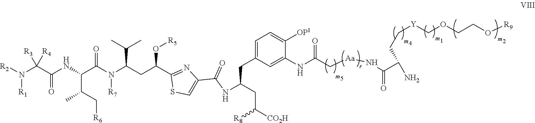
C(C(C1=NC(C(NC(CC([CO2H])[R8])CC2=CC=C([OP1])C(NC(C[Aa]NC(=O)C(N)CC[Y]COCCO[R9])=O)=C2)=O)=CS1)O[R5])C(N([R7])C(C(C(C[R6])C)NC(=O)C([R3])([R4])N([R2])[R1])=O)C(C)C
